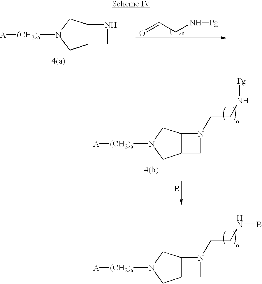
C12C(CN1)CN([(CH2)a][A])C2.O=CCN[Pg].C12C(CN1CCN[Pg])CN([(CH2)a][A])C2.B.C12C(CN1CCNB)CN([(CH2)a][A])C2
